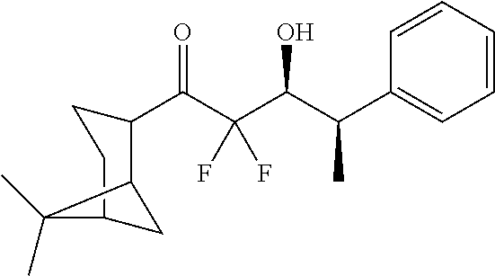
C(C(C(C(C1=CC=CC=C1)C)O)(F)F)(=O)C1C2CC(CC1)C2(C)C
